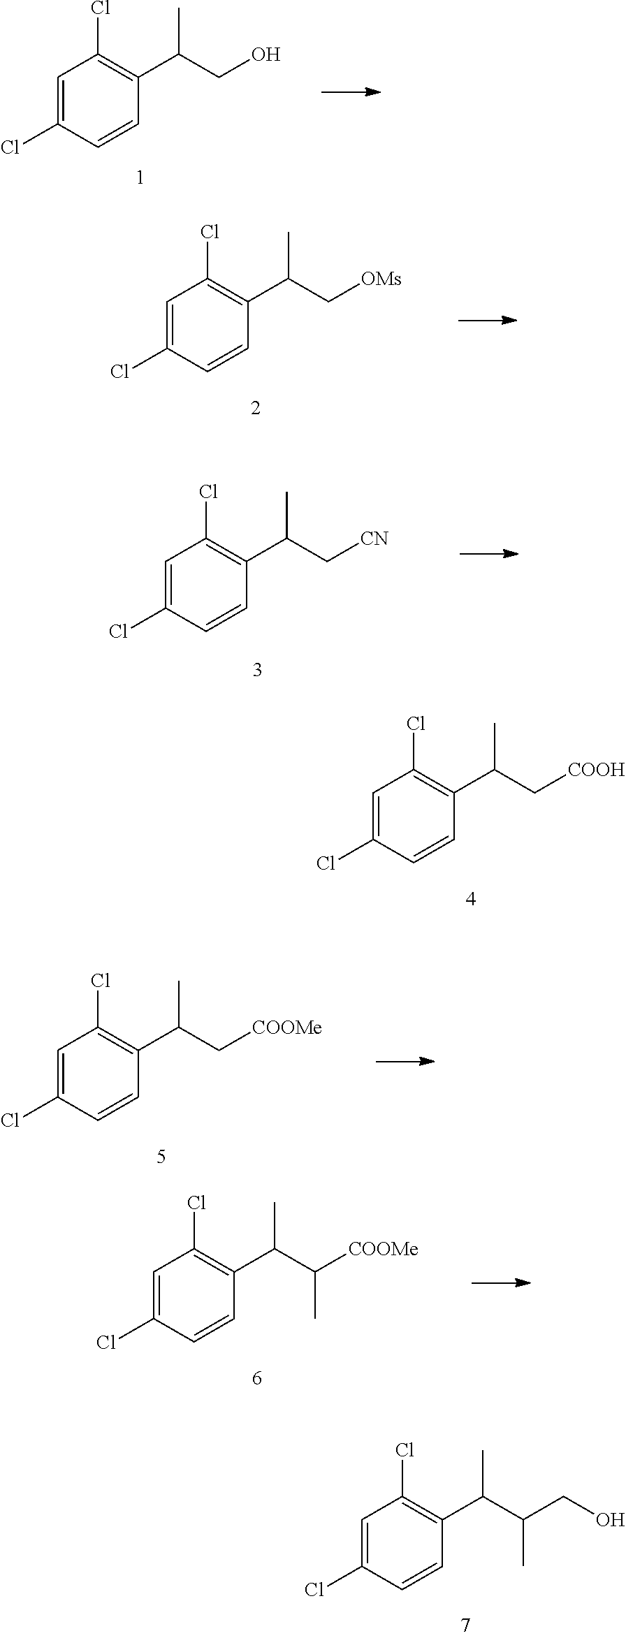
C1=C(Cl)C=CC(C(CO)C)=C1Cl.C1=C(Cl)C=CC(C(C[CN])C)=C1Cl.C1=C(Cl)C=CC(C(C[OMs])C)=C1Cl.C1=C(Cl)C=CC(C(C[COOH])C)=C1Cl.C1=C(Cl)C=CC(C(C[COOMe])C)=C1Cl.C1=C(Cl)C=CC(C(C([COOMe])C)C)=C1Cl.C1=C(Cl)C=CC(C(C(CO)C)C)=C1Cl
